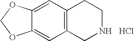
C12=CC3=C(C=C1OCO2)CCNC3.Cl
